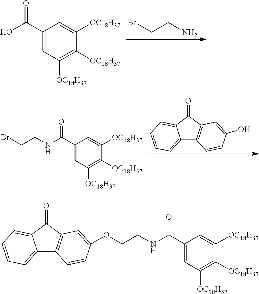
C1(C(O)=O)=CC([OC18H37])=C([OC18H37])C([OC18H37])=C1.BrCCN.C1(C(NCCBr)=O)=CC([OC18H37])=C([OC18H37])C([OC18H37])=C1.C12=CC=CC=C1C(=O)C1=C2C=CC(O)=C1.C1(C(NCCOC2=CC3=C(C4=CC=CC=C4C3=O)C=C2)=O)=CC([OC18H37])=C([OC18H37])C([OC18H37])=C1
